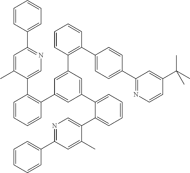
C1=CC(C2=NC=C(C3=C(C4=CC(C5=CC=CC=C5C5=CN=C(C6=CC=CC=C6)C=C5C)=CC(C5=C(C6=CC=C(C7=NC=CC(C(C)(C)C)=C7)C=C6)C=CC=C5)=C4)C=CC=C3)C(C)=C2)=CC=C1
